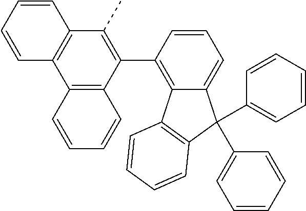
C1=CC(C2=C(C)C3=C(C4=C2C=CC=C4)C=CC=C3)=C2C(=C1)C(C1=CC=CC=C1)(C1=CC=CC=C1)C1=C2C=CC=C1
